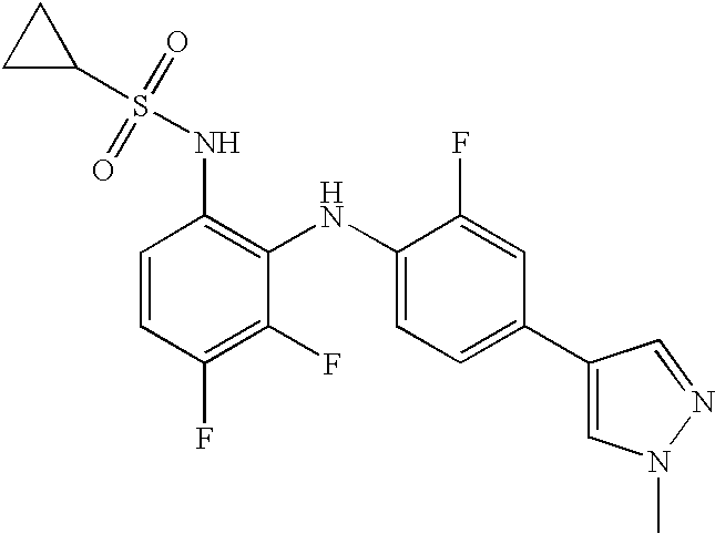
C1=CC(F)=C(F)C(NC2=CC=C(C3=CN(C)N=C3)C=C2F)=C1NS(C1CC1)(=O)=O
